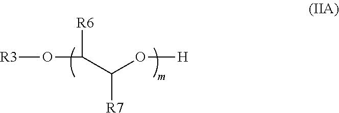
[R3]OC(C(O[H])[R7])[R6]
